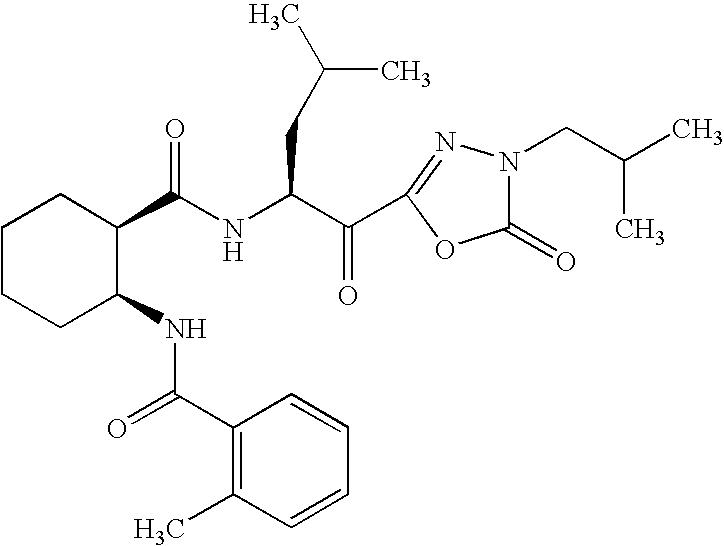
N(C(C(C1=NN(CC(C)C)C(=O)O1)=O)CC(C)C)C(=O)C1CCCCC1NC(=O)C1=C(C)C=CC=C1
